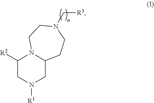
C1([R2])CN([R1])CC2N1CCN(C[R3])CC2
